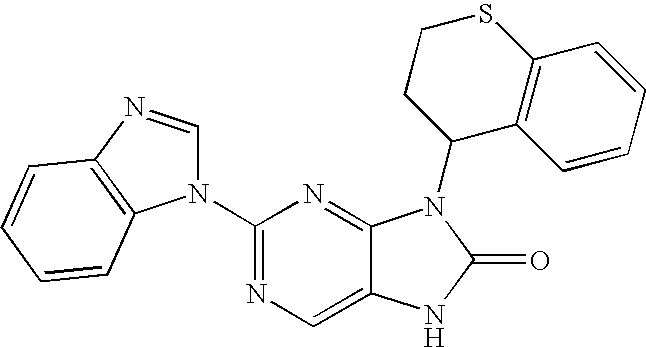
C1(N2C=NC3=C2C=CC=C3)=NC=C2C(=N1)N(C1CCSC3=C1C=CC=C3)C(=O)N2
